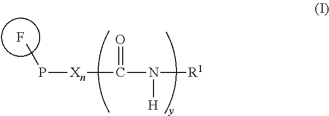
F.CP[Xn]C(=O)N([R1])[H]
